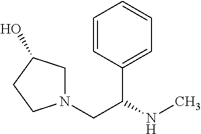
C1=CC(C(NC)CN2CC(O)CC2)=CC=C1
